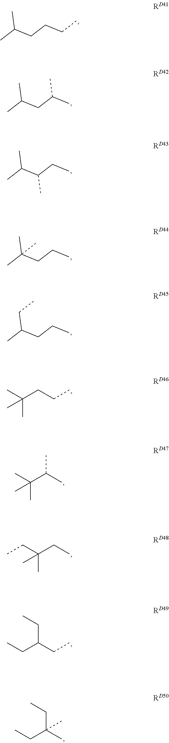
C(CCCC)(C)C.C(CC(C)C)(C)C.C(C(CC)C)(C)C.C(CC)C(C)(C)C.C(CCC)(C)CC.C(CCC)(C)(C)C.C(C(C)C)(C)(C)C.C(CC)(CC)(C)C.C(C(CC)CC)C.C(C(C)(CC)C)C
